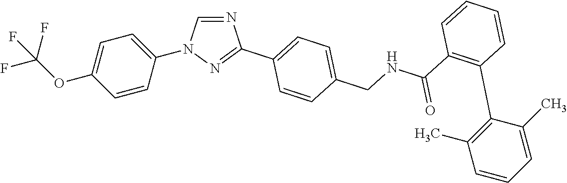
C1=CC(N2C=NC(C3=CC=C(CNC(C4=C(C5=C(C)C=CC=C5C)C=CC=C4)=O)C=C3)=N2)=CC=C1OC(F)(F)F
